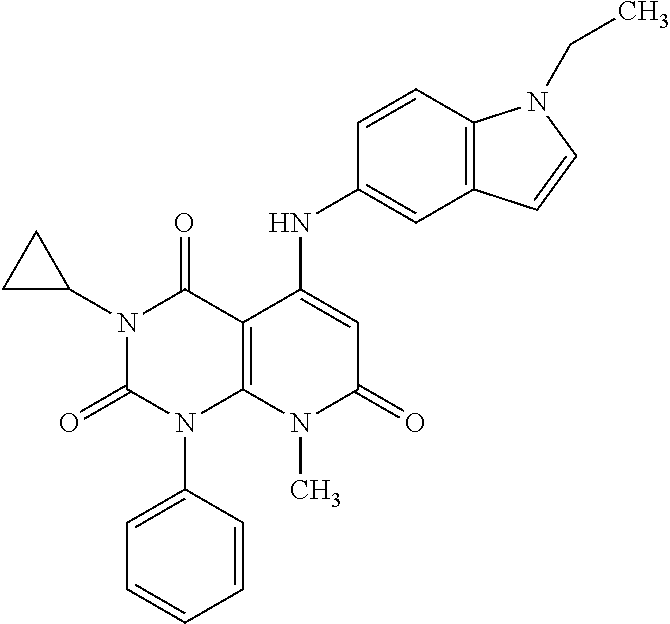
C1=CC(N2C3=C(C(=O)N(C4CC4)C2=O)C(NC2=CC4=C(C=C2)N(CC)C=C4)=CC(=O)N3C)=CC=C1
